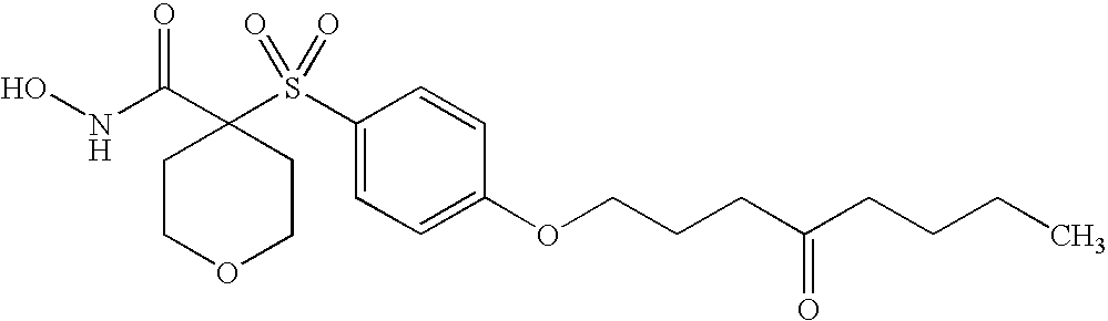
N(C(C1(S(C2=CC=C(OCCCC(CCCC)=O)C=C2)(=O)=O)CCOCC1)=O)O
